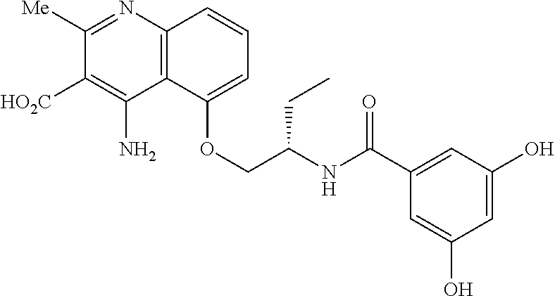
C12=C(N=C([Me])C([HO2C])=C1N)C=CC=C2OCC(NC(C1=CC(O)=CC(O)=C1)=O)CC
